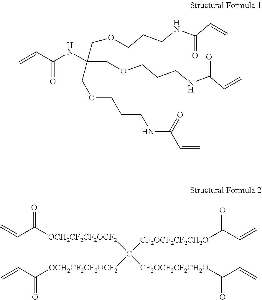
C(=C)C([OCH2CF2CF2OCF2]C([CF2OCF2CF2CH2O]C(C=C)=O)([CF2OCF2CF2CH2O]C(C=C)=O)[OCH2CF2CF2OCF2]C(C=C)=O)=O.C=CC(NC(COCCCNC(C=C)=O)(COCCCNC(C=C)=O)COCCCNC(C=C)=O)=O
